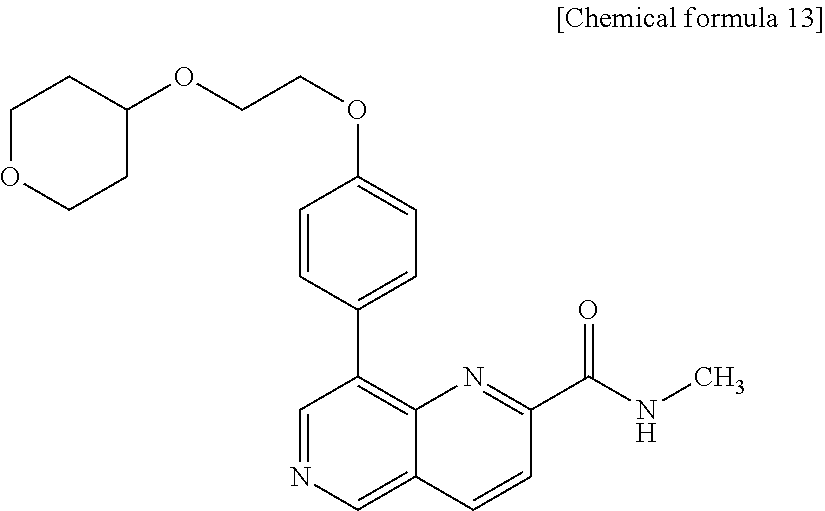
C1=NC=C2C(=C1C1=CC=C(OCCOC3CCOCC3)C=C1)N=C(C(NC)=O)C=C2
